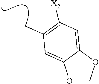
O1COC2=CC([X2])=C(C)C=C12
